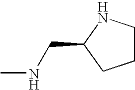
CNCC1CCCN1
